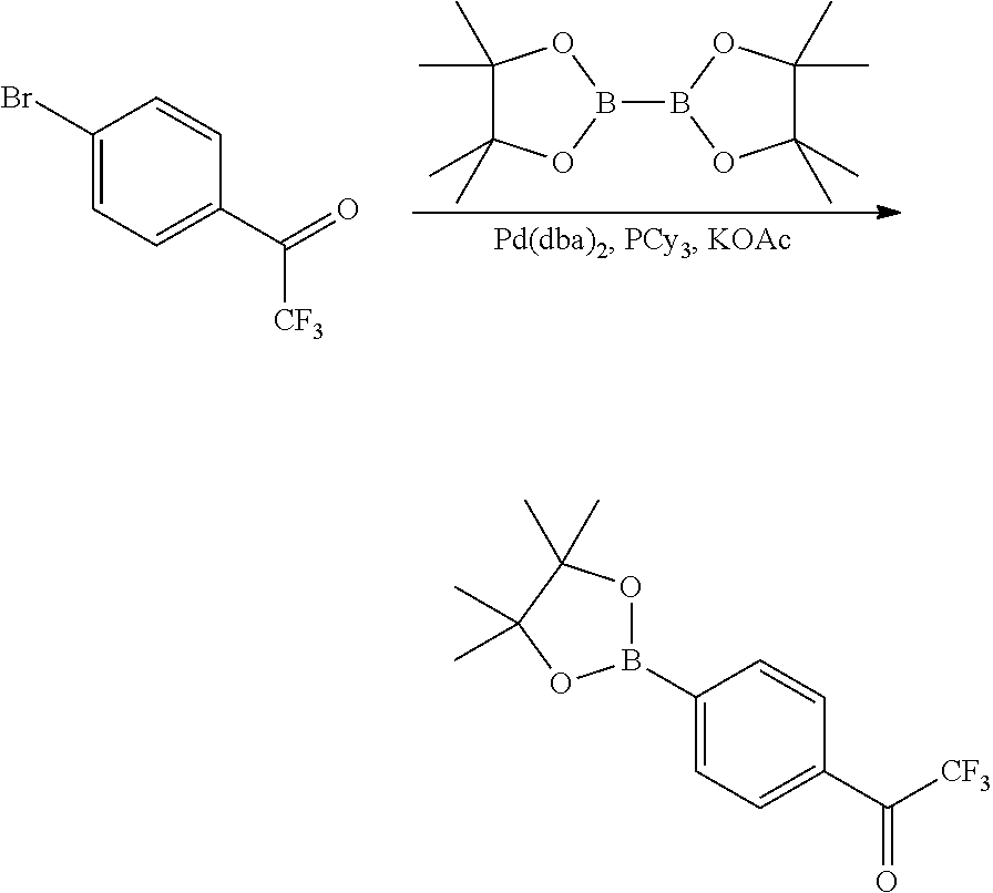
C1(Br)=CC=C(C(=O)[CF3])C=C1.C1(C)(C)C(C)(C)OB(B2OC(C)(C)C(C)(C)O2)O1.C1(B2OC(C)(C)C(C)(C)O2)=CC=C(C([CF3])=O)C=C1
